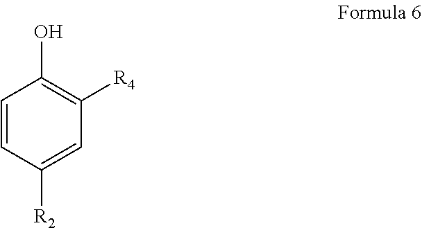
C1=CC(O)=C([R4])C=C1[R2]
